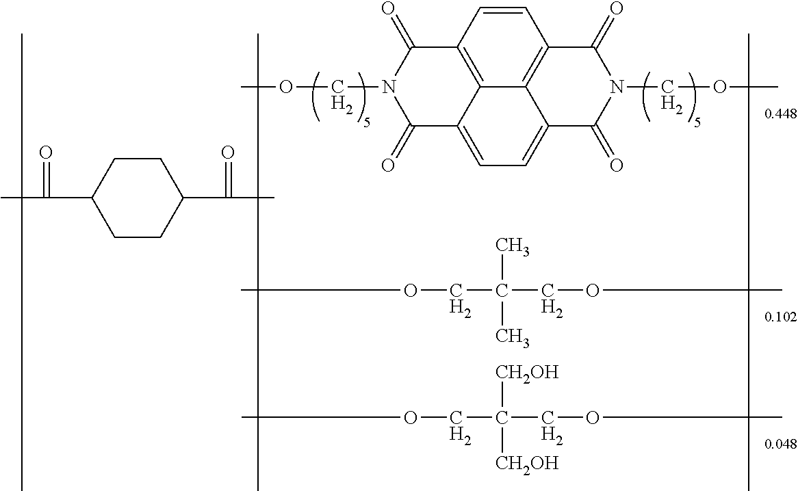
C1=CC2=C3C4=C1C(=O)N(COC)C(=O)C4=CC=C3C(=O)N(COC)C2=O.C1CC(C(=O)C)CCC1C(C)=O.COCC(C)(C)COC.COCC([CH2OH])([CH2OH])COC
